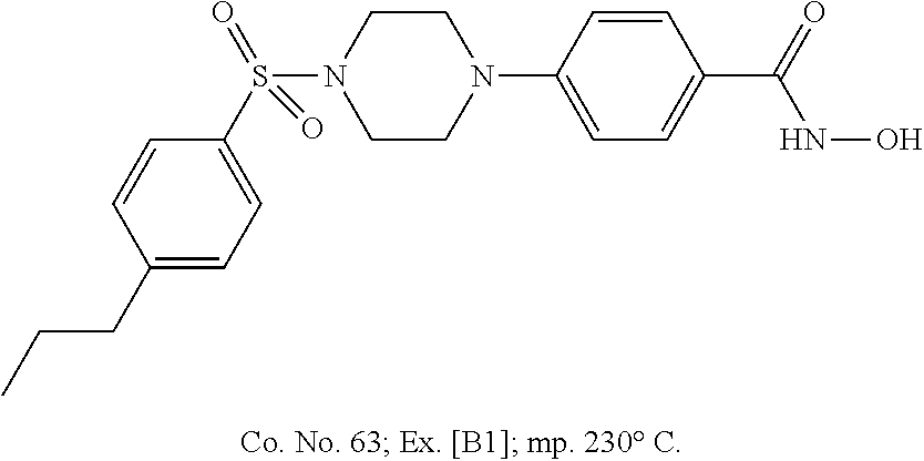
N1(C2=CC=C(C(=O)NO)C=C2)CCN(S(C2=CC=C(CCC)C=C2)(=O)=O)CC1
